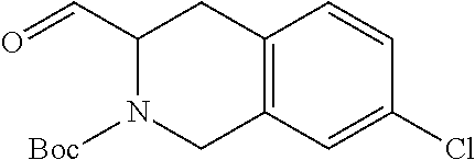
C12=C(C=C(Cl)C=C1)CN([Boc])C(C=O)C2
